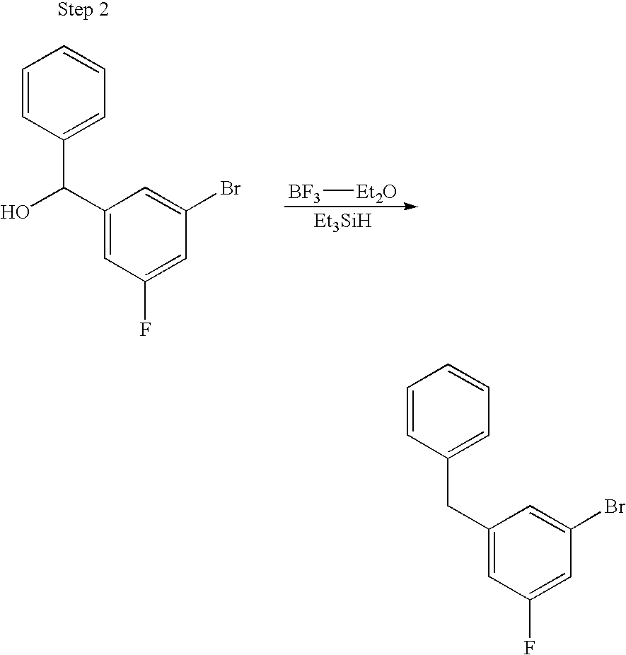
C1=C(Br)C=C(F)C=C1CC1=CC=CC=C1.C1=C(Br)C=C(F)C=C1C(C1=CC=CC=C1)O.[BF3][Et2O].[Et3SiH]
